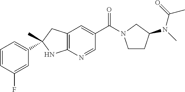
C12=C(C=C(C(=O)N3CCC(N(C)C(=O)C)C3)C=N1)CC(C)(C1=CC=CC(F)=C1)N2
